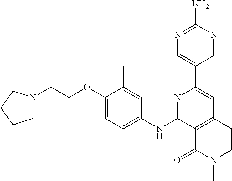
N1=C(NC2=CC=C(OCCN3CCCC3)C(C)=C2)C2=C(C=C1C1=CN=C(N)N=C1)C=CN(C)C2=O
